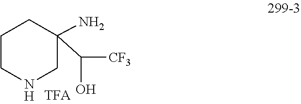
C1CNCC(N)(C([CF3])O)C1
